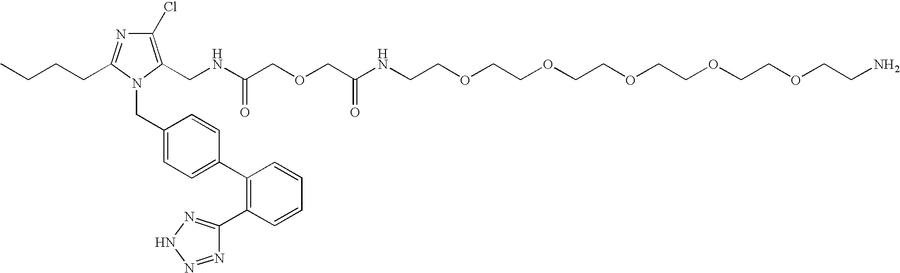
C(COCCOCCOCCOCCOCCN)NC(COCC(NCC1=C(Cl)N=C(CCCC)N1CC1=CC=C(C2=C(C3=NNN=N3)C=CC=C2)C=C1)=O)=O
